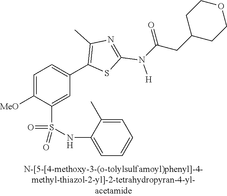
C1=C([MeO])C(S(NC2=CC=CC=C2C)(=O)=O)=CC(C2=C(C)N=C(N([H])C(CC3CCOCC3)=O)S2)=C1
